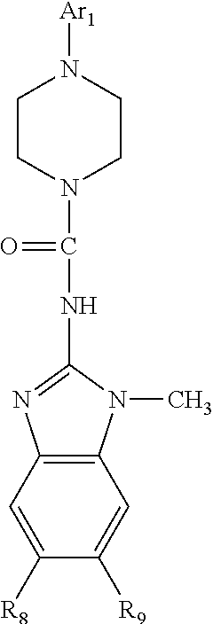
C1CN(C(=O)NC2=NC3=C(N2C)C=C([R9])C([R8])=C3)CCN1[Ar1]
